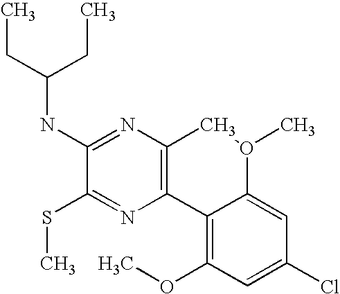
CCC(NC1=NC2=C(N=C1SC)C1=C(OC)C=C(Cl)C=C1O(C)C2)CC
